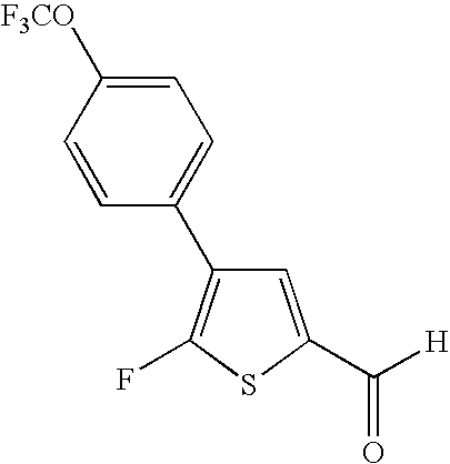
C1=C(C([H])=O)SC(F)=C1C1=CC=C([F3CO])C=C1
